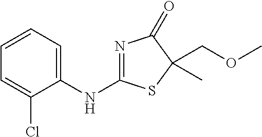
C1=C(NC2=NC(=O)C(C)(COC)S2)C(Cl)=CC=C1
